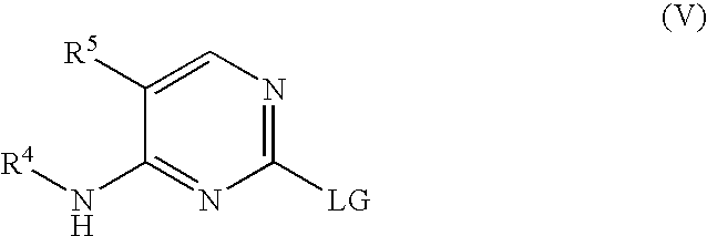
C1(N[R4])=NC([LG])=NC=C1[R5]
